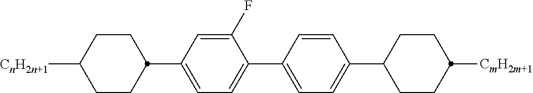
C1CC(C2=CC=C(C3=CC=C(C4CCC([CmH2m+1])CC4)C=C3)C(F)=C2)CCC1[CnH2n+1]
